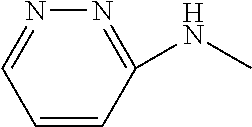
C1=CC(NC)=NN=C1
